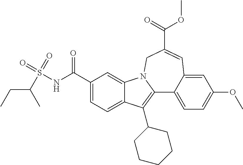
C1(C(NS(=O)(=O)C(C)CC)=O)=CC=C2C(=C1)N1C(=C2C2CCCCC2)C2=CC=C(OC)C=C2C=C(C(=O)OC)C1
